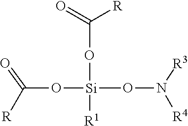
O=C([R])O[Si](OC(=O)[R])(ON([R4])[R3])[R1]
